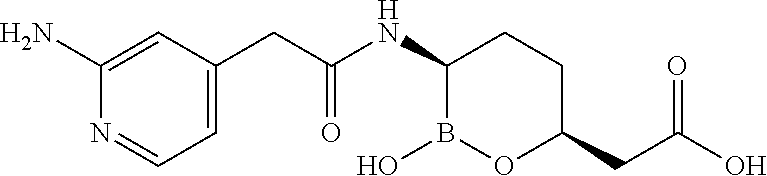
C1(N)=CC(CC(NC2B(O)OC(CC(O)=O)CC2)=O)=CC=N1
